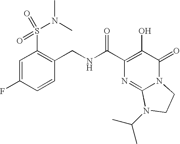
C1(CNC(C2=C(O)C(=O)N3C(=N2)N(C(C)C)CC3)=O)=C(S(N(C)C)(=O)=O)C=C(F)C=C1
